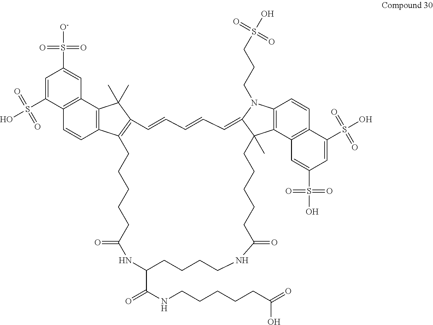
C1=C(S(=O)(=O)O)C2=C(C=C1S(=O)(=O)[O-])C1=C(C=C2)C2=C(C1(C)C)C=CC=CC=C1N(CCCS(=O)(=O)O)C3=C(C4=C(C=C3)C(S(=O)(=O)O)=CC(S(=O)(=O)O)=C4)C1(C)CCCCCC(=O)NCCCCC(C(NCCCCCC(=O)O)=O)NC(=O)CCCCC2
